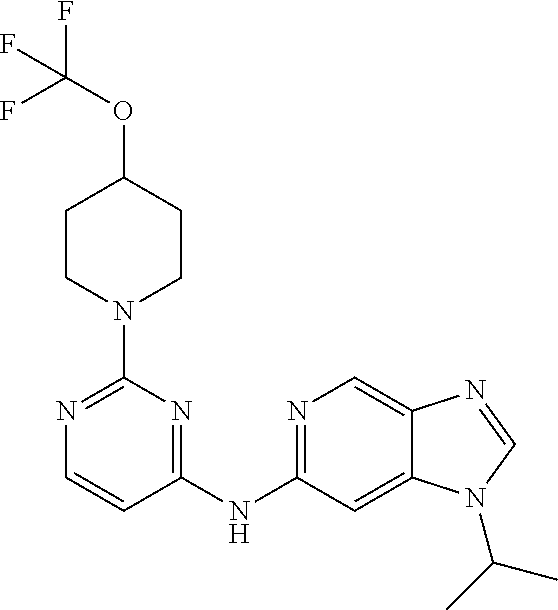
N1=C(N2CCC(OC(F)(F)F)CC2)N=C(NC2=NC=C3C(=C2)N(C(C)C)C=N3)C=C1
